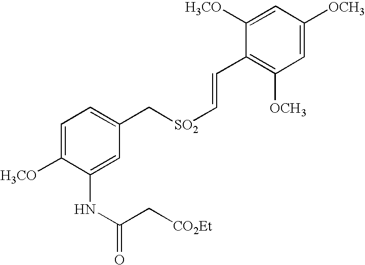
C1=C([H3CO])C(NC(=O)C[CO2Et])=CC(C[SO2]C=CC2=C([OCH3])C=C([OCH3])C=C2[H3CO])=C1
